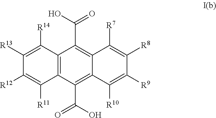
C12=C(C(C(O)=O)=C3C(=C1C(O)=O)C([R7])=C([R8])C([R9])=C3[R10])C([R11])=C([R12])C([R13])=C2[R14]
